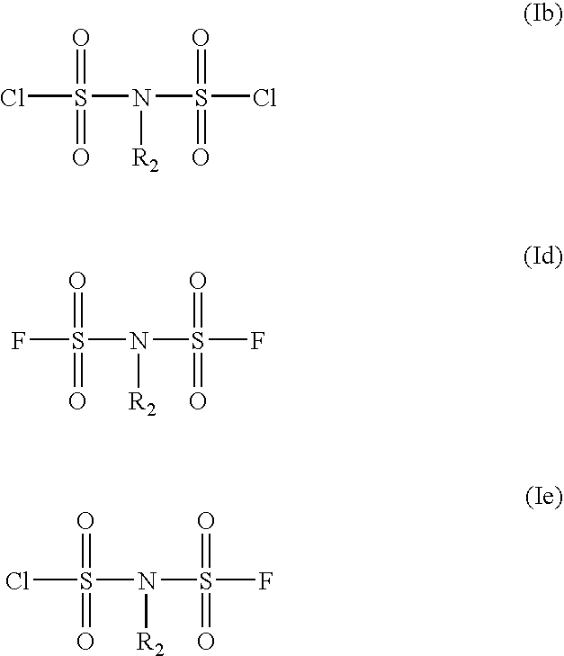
ClS(N([R2])S(Cl)(=O)=O)(=O)=O.FS(N([R2])S(F)(=O)=O)(=O)=O.ClS(N([R2])S(F)(=O)=O)(=O)=O
